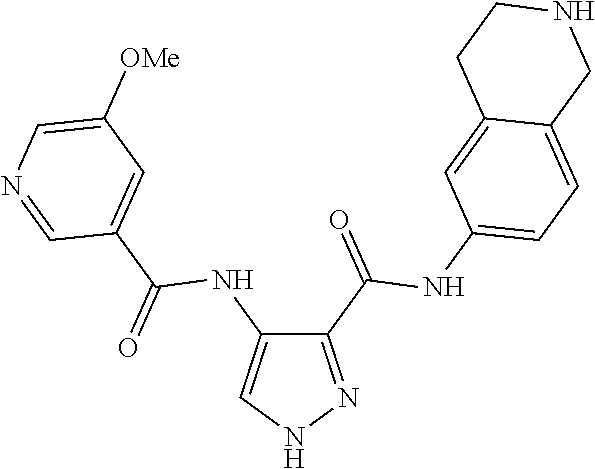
C1(C(=O)NC2=CC=C3C(=C2)CCNC3)=NNC=C1NC(C1=CC([OMe])=CN=C1)=O
